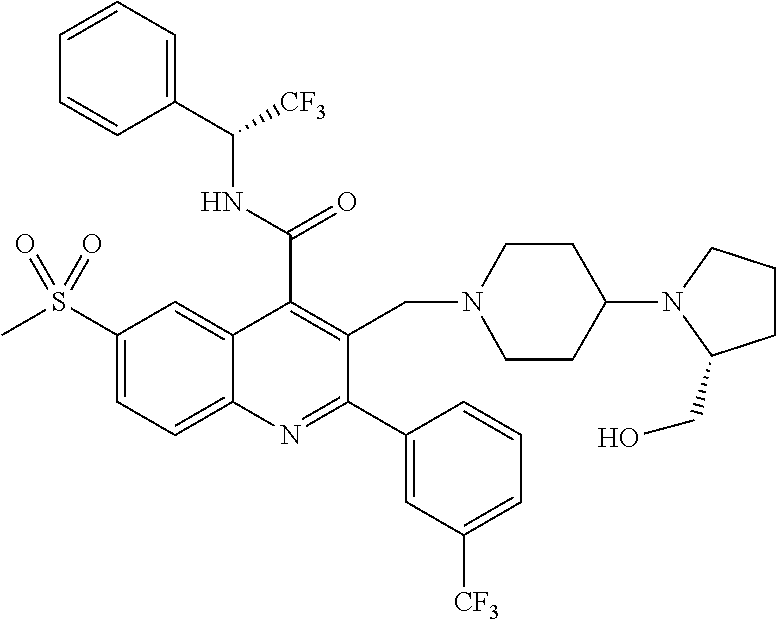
C1(C(=O)NC([CF3])C2=CC=CC=C2)=C(CN2CCC(N3C(CO)CCC3)CC2)C(C2=CC([CF3])=CC=C2)=NC2=CC=C(S(C)(=O)=O)C=C12
